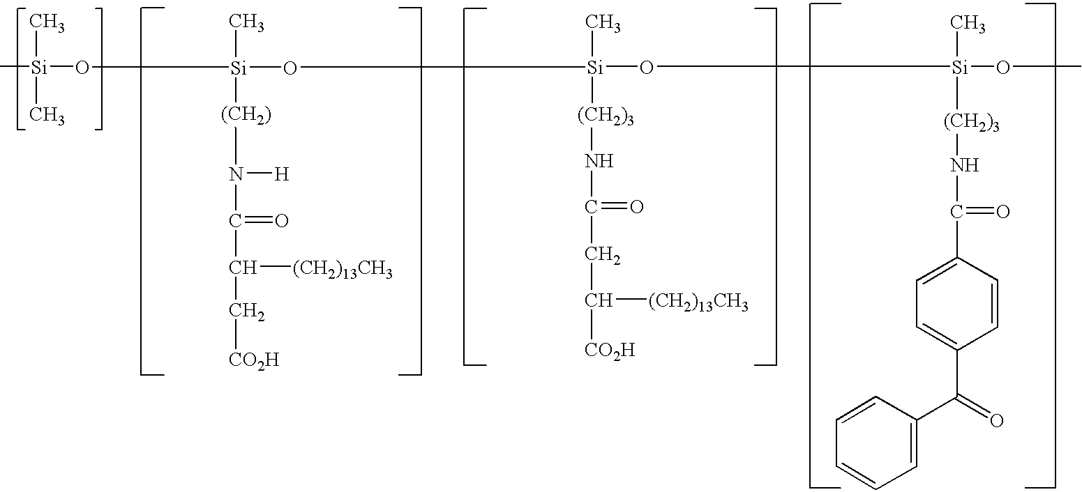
[Si](C)(C)(C)OC[Si](C)([(CH2)]N([H])C(C(C[CO2H])[(CH2)13CH3])=O)OC[Si](C)([(CH2)3]NC(=O)CC([(CH2)13CH3])[CO2H])OC[Si](C)([(CH2)3]NC(=O)C1=CC=C(C(=O)C2=CC=CC=C2)C=C1)OC
